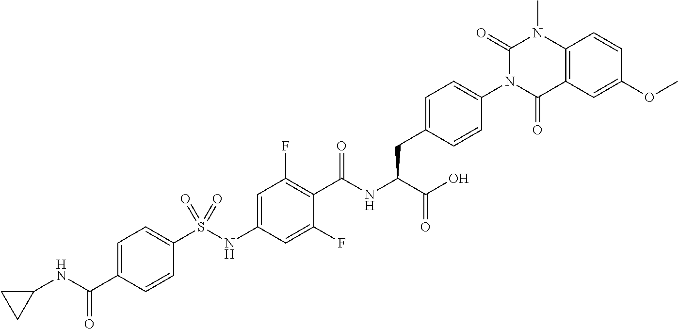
C12=C(C(=O)N(C3=CC=C(CC(C(=O)O)NC(=O)C4=C(F)C=C(NS(C5=CC=C(C(=O)NC6CC6)C=C5)(=O)=O)C=C4F)C=C3)C(=O)N1C)C=C(OC)C=C2
